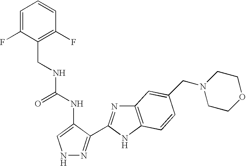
N1N=C(C2=NC3=C(N2)C=CC(CN2CCOCC2)=C3)C(NC(NCC2=C(F)C=CC=C2F)=O)=C1
